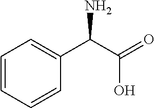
C1=CC=CC(C(C(=O)O)N)=C1
